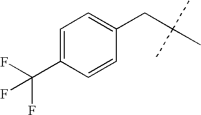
C1=C(C(F)(F)F)C=CC(CC(C)(C)C)=C1
